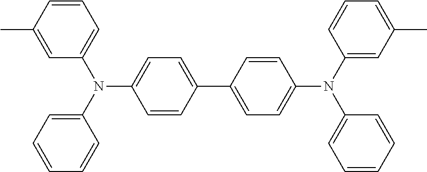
C1=CC(C2=CC=C(N(C3=CC=CC=C3)C3=CC(C)=CC=C3)C=C2)=CC=C1N(C1=CC=CC=C1)C1=CC=CC(C)=C1
